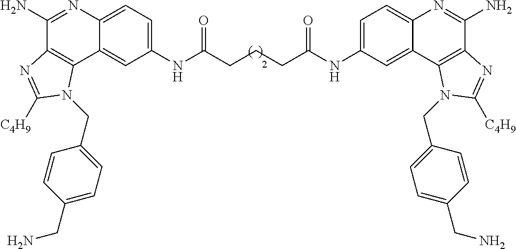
C(CCCC(NC1=CC=C2C(=C1)C1=C(C(N)=N2)N=C([C4H9])N1CC1=CC=C(CN)C=C1)=O)(NC1=CC=C2C(=C1)C1=C(C(N)=N2)N=C([C4H9])N1CC1=CC=C(CN)C=C1)=O
